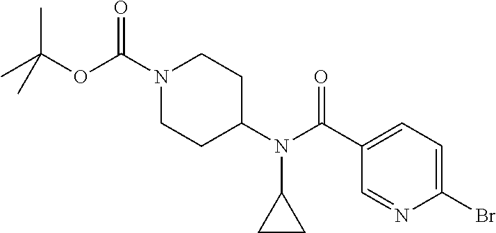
CC(C)(OC(=O)N1CCC(N(C2CC2)C(=O)C2=CC=C(Br)N=C2)CC1)C
